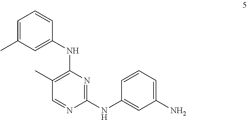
C1=CC(NC2=C(C)C=NC(NC3=CC(N)=CC=C3)=N2)=CC(C)=C1
